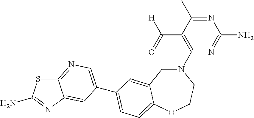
C1(N2CC3=CC(C4=CN=C5SC(N)=NC5=C4)=CC=C3OCC2)=C(C(=O)[H])C(C)=NC(N)=N1
